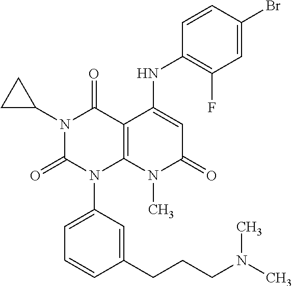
C1(NC2=CC(=O)N(C)C3=C2C(=O)N(C2CC2)C(=O)N3C2=CC=CC(CCCN(C)C)=C2)=C(F)C=C(Br)C=C1
